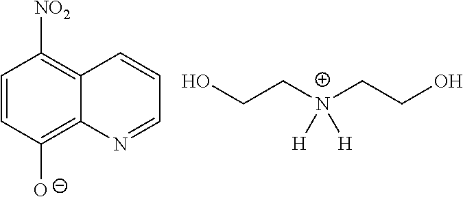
C1=CC([O-])=C2C(=C1[NO2])C=CC=N2.OCC[N+](CCO)([H])[H]
